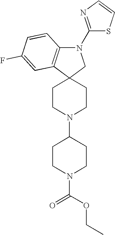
C1CN(C2CCN(C(OCC)=O)CC2)CCC12CN(C1=NC=CS1)C1=C2C=C(F)C=C1
